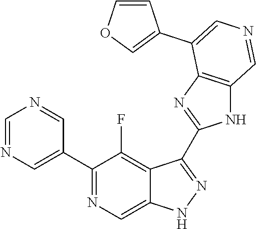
C1(C2=CN=CN=C2)=NC=C2C(=C1F)C(C1=NC3=C(N1)C=NC=C3C1=COC=C1)=NN2
